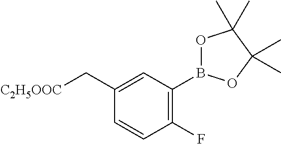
C1(F)=C(B2OC(C)(C)C(C)(C)O2)C=C(C[C2H5OOC])C=C1
